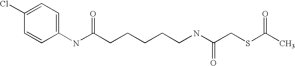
C1(Cl)=CC=C(NC(CCCCCNC(CSC(C)=O)=O)=O)C=C1
